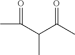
C(C(C(C)=O)C)(C)=O
